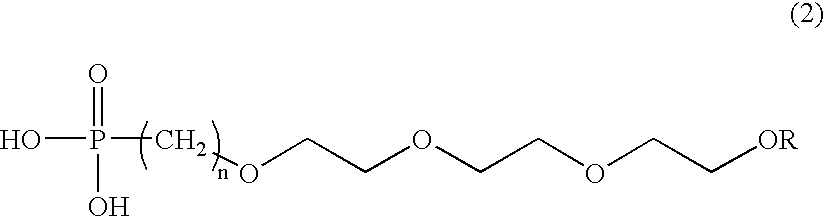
OP(COCCOCCOCC[OR])(=O)O
